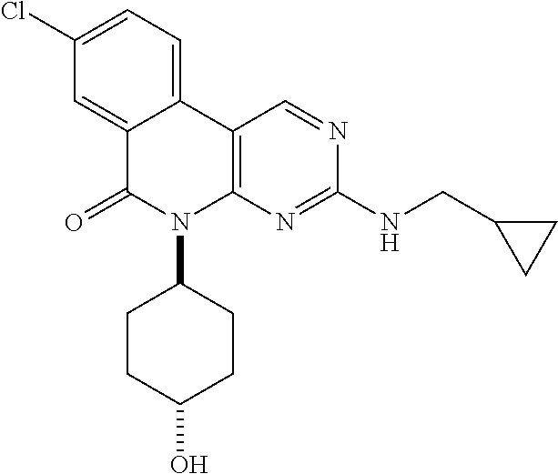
C1(Cl)=CC=C2C(=C1)C(=O)N(C1CCC(O)CC1)C1=C2C=NC(NCC2CC2)=N1
